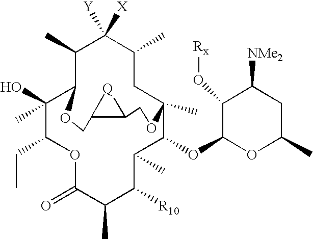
C1(O)(C)C(CC)OC(=O)C(C)C([R10])C(C)C(OC2OC(C)CC([NMe2])C2O[Rx])C2(C)CC(C)C([X])([Y])C(C)C1OCC1C(CO2)[Q]1
